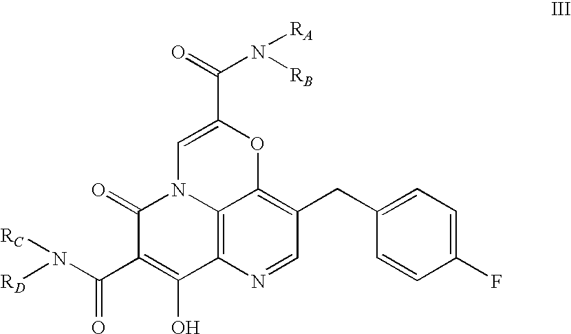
C12=C3N=CC(CC4=CC=C(F)C=C4)=C1OC(C(=O)N([RB])[RA])=CN2C(=O)C(C(N([RD])[RC])=O)=C3O
